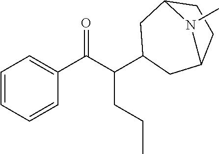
C1=CC=CC(C(C(CCC)C2CC3CCC(C2)N3C)=O)=C1
